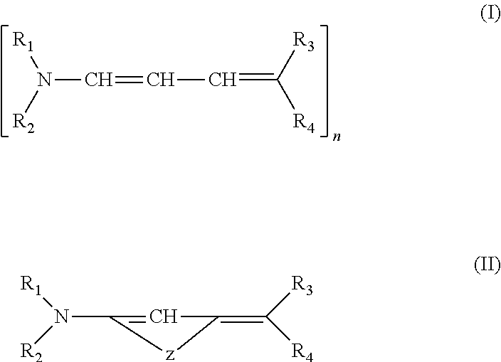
N(C=CC=C([R3])[R4])([R2])[R1].N(C1=CC(=C([R4])[R3])[z]1)([R1])[R2]
